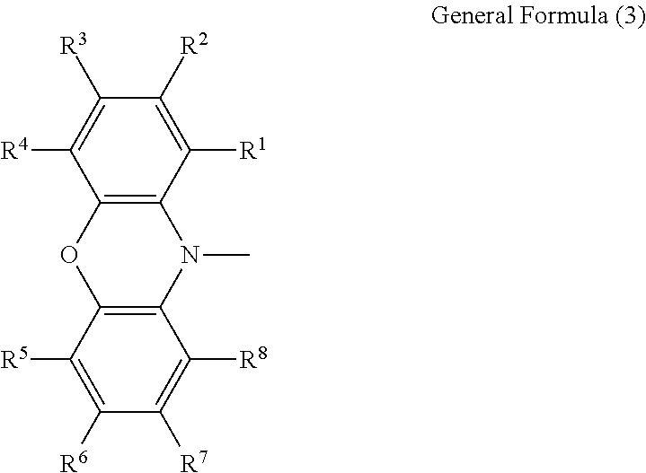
[R4]C1=C([R3])C([R2])=C([R1])C2=C1OC1=C(N2C)C([R8])=C([R7])C([R6])=C1[R5]
